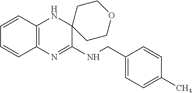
C1=CC2=C(C=C1)N=C(NCC1=CC=C(C)C=C1)C1(N2)CCOCC1
